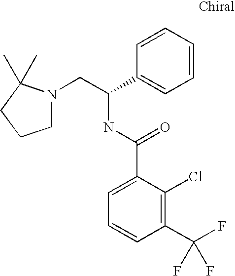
N1(CC(C2=CC=CC=C2)NC(C2=CC=CC(C(F)(F)F)=C2Cl)=O)CCCC1(C)C
